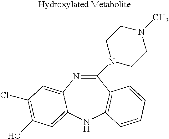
C1(N2CCN(C)CC2)=NC2=CC(Cl)=C(O)C=C2NC2=C1C=CC=C2
